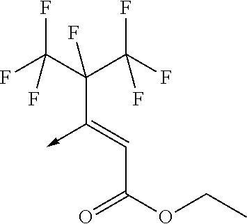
C(C(OCC)=O)=C(->C)C(C(F)(F)F)(C(F)(F)F)F
